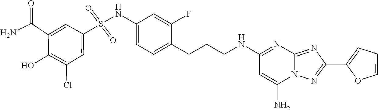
C1(C(N)=O)=CC(S(=O)(=O)NC2=CC=C(CCCNC3=NC4=NC(C5=CC=CO5)=NN4C(N)=C3)C(F)=C2)=CC(Cl)=C1O
